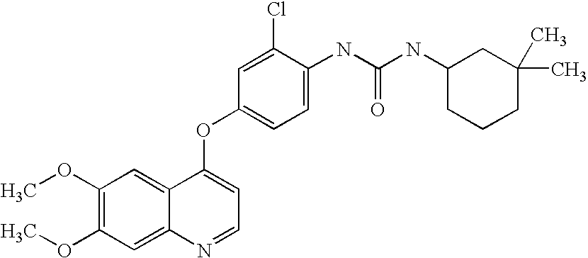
C1(Cl)=CC(OC2=CC=NC3=CC(OC)=C(OC)C=C23)=CC=C1NC(NC1CCCC(C)(C)C1)=O
